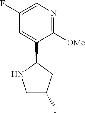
C1=C(C2NCC(F)C2)C([OMe])=NC=C1F
